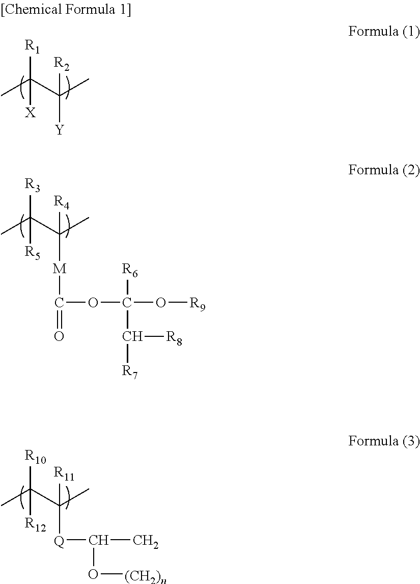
CC(C(C)([Y])[R2])([R1])[X].CC(C(C)([M]C(=O)OC(O[R9])([R6])C([R7])[R8])[R4])([R3])[R5].CC(C(C)([Q]C(C)O[(CH2)n])[R11])([R10])[R12]
